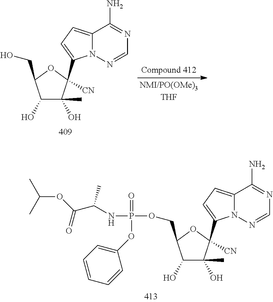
C1(O)C(O)(C)C([CN])(C2=CC=C3N2N=CN=C3N)OC1COP(NC(C(OC(C)C)=O)C)(=O)OC1=CC=CC=C1.C1(O)C(O)(C)C([CN])(C2=CC=C3N2N=CN=C3N)OC1CO
